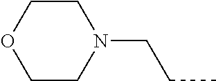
C1CN(CCC)CCO1
